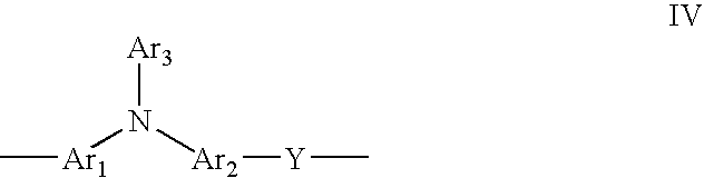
C[Ar1]N([Ar2][Y]C)[Ar3]
